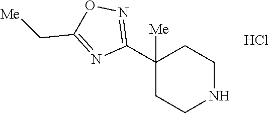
C1([Me])(C2=NOC(C[Me])=N2)CCNCC1.Cl
